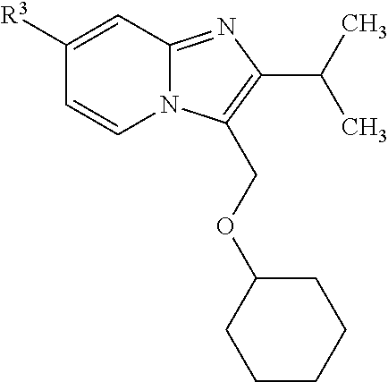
C12=NC(C(C)C)=C(COC3CCCCC3)N1C=CC([R3])=C2
